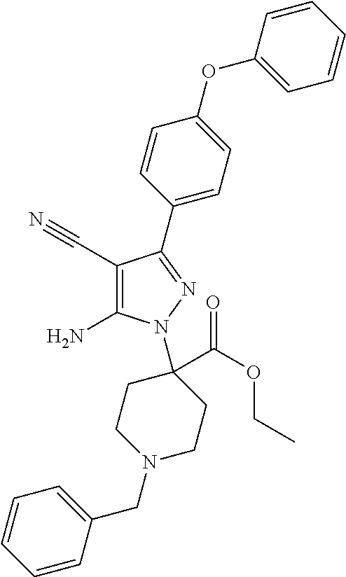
C1(C#N)=C(N)N(C2(C(OCC)=O)CCN(CC3=CC=CC=C3)CC2)N=C1C1=CC=C(OC2=CC=CC=C2)C=C1
